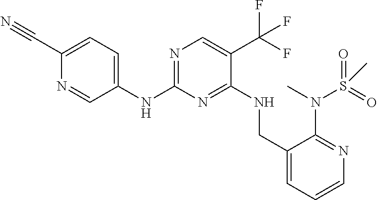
N1=C(NC2=CC=C(C#N)N=C2)N=C(NCC2=CC=CN=C2N(C)S(=O)(=O)C)C(C(F)(F)F)=C1
